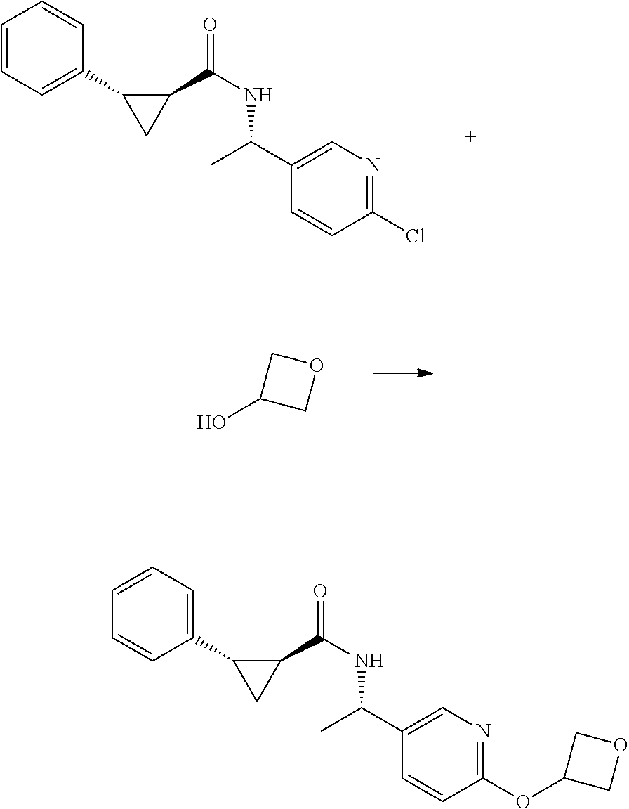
C1=CC=C(C2CC2C(NC(C)C2=CN=C(Cl)C=C2)=O)C=C1.C1(O)COC1.C1=CC=C(C2CC2C(NC(C)C2=CN=C(OC3COC3)C=C2)=O)C=C1
